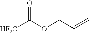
[HF2C]C(OCC=C)=O
